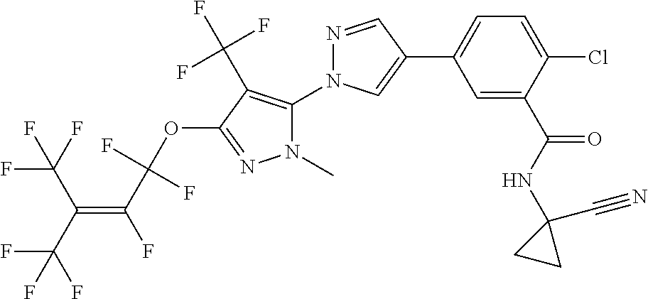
C1=C(C(NC2(C#N)CC2)=O)C(Cl)=CC=C1C1=CN(C2=C(C(F)(F)F)C(OC(C(=C(C(F)(F)F)C(F)(F)F)F)(F)F)=NN2C)N=C1
